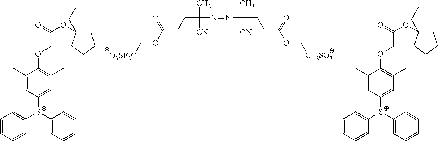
[S+](C1=CC(C)=C(OCC(OC2(CC)CCCC2)=O)C(C)=C1)(C1=CC=CC=C1)C1=CC=CC=C1.[O3SF2C]COC(CCC(C)([CN])N=NC(C)([CN])CCC(OC[CF2SO3])=O)=O.[S+](C1=CC(C)=C(OCC(OC2(CC)CCCC2)=O)C(C)=C1)(C1=CC=CC=C1)C1=CC=CC=C1
